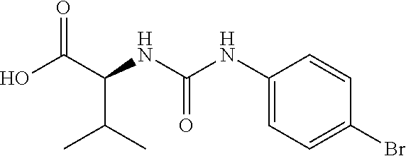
CC(C(C(O)=O)NC(NC1=CC=C(Br)C=C1)=O)C
